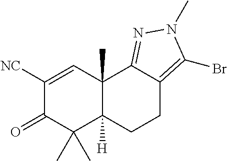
C1([NC])=CC2(C)C([H])(C(C)(C)C1=O)CCC1=C(Br)N(C)N=C21
